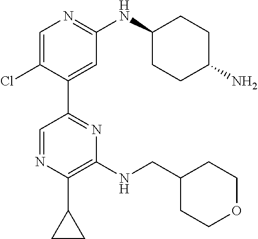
C1=C(Cl)C(C2=NC(NCC3CCOCC3)=C(C3CC3)N=C2)=CC(NC2CCC(N)CC2)=N1
